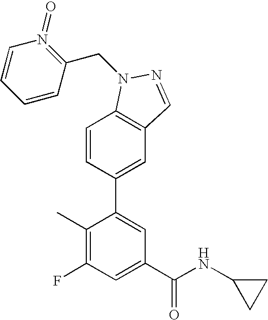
C1=CC(C2=CC(C(NC3CC3)=O)=CC(F)=C2C)=CC2=C1N(CC1=N(=O)C=CC=C1)N=C2
